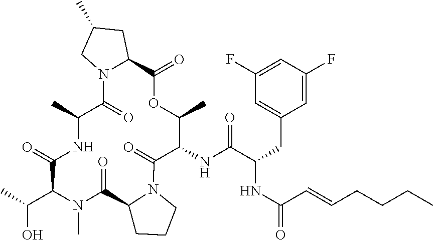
C(O)(C1N(C)C(=O)C2CCCN2C(=O)C(NC(=O)C(NC(C=CCCCC)=O)CC2=CC(F)=CC(F)=C2)C(C)OC(=O)C2N(C(=O)C(C)NC1=O)CC(C)C2)C
